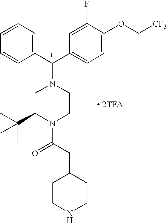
C1=CC=CC(C(C2=CC=C(OC[CF3])C(F)=C2)N2CC(C(C)(C)C)N(C(CC3CCNCC3)=O)CC2)=C1.[ 2TFA]
